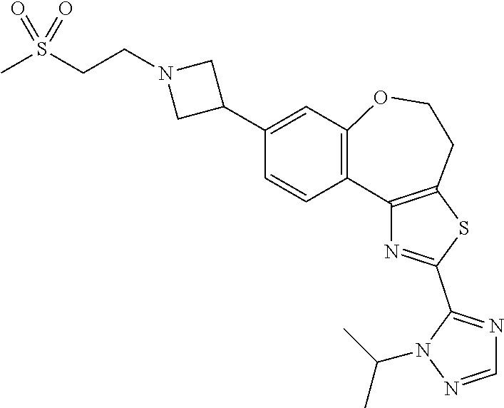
C1(C2CN(CCS(C)(=O)=O)C2)=CC2=C(C=C1)C1=C(SC(C3=NC=NN3C(C)C)=N1)CCO2
